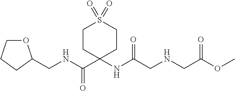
C(NC(C1(NC(CNCC(OC)=O)=O)CCS(=O)(=O)CC1)=O)C1OCCC1
